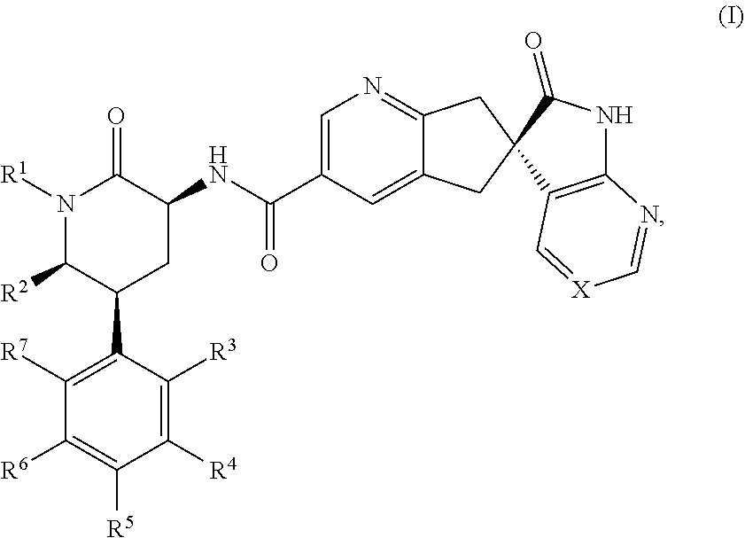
N(C(C1=CN=C2C(=C1)CC1(C2)C2=C(NC1=O)N=C[X]=C2)=O)C1C(=O)N([R1])C([R2])C(C2=C([R7])C([R6])=C([R5])C([R4])=C2[R3])C1
